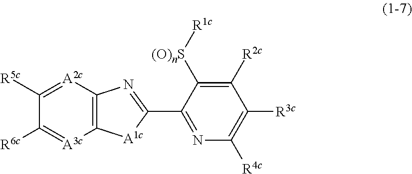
C12=C([A2c]=C([R5c])C([R6c])=[A3c]1)N=C(C1=NC([R4c])=C([R3c])C([R2c])=C1[(O)nS][R1c])[A1c]2
